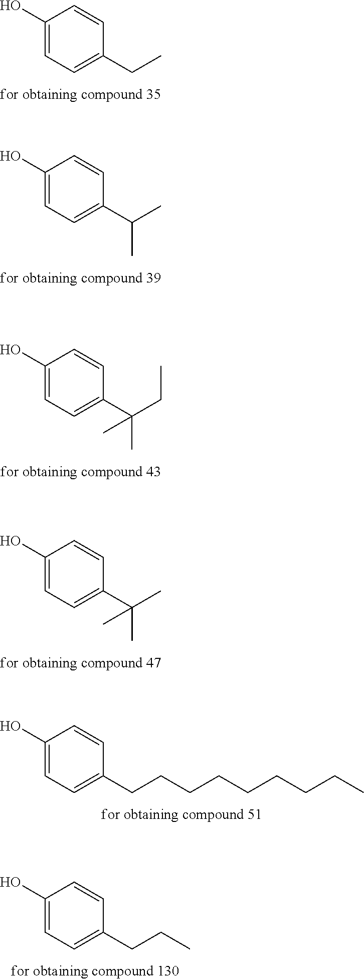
C1(O)=CC=C(CC)C=C1.C1(O)=CC=C(C(C)C)C=C1.C1(O)=CC=C(C(CC)(C)C)C=C1.C1(O)=CC=C(C(C)(C)C)C=C1.C1(O)=CC=C(CCCCCCCCC)C=C1.C1(O)=CC=C(CCC)C=C1
